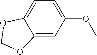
C12=CC(OC)=CC=C1OCO2
